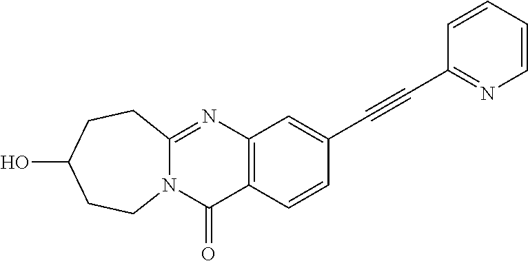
C12=C(C=CC(C#CC3=NC=CC=C3)=C1)C(=O)N1C(=N2)CCC(O)CC1
